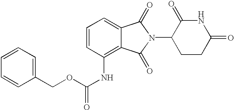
N1C(=O)CCC(N2C(=O)C3=CC=CC(NC(=O)OCC4=CC=CC=C4)=C3C2=O)C1=O
